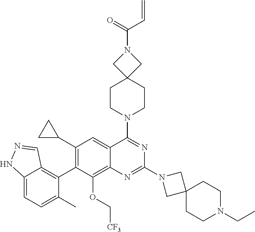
C12=CC=C(C)C(C3=C(C4CC4)C=C4C(=C3OC[CF3])N=C(N3CC5(C3)CCN(CC)CC5)N=C4N3CCC4(CC3)CN(C(=O)C=C)C4)=C1C=NN2
